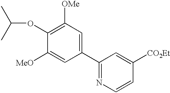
C1(OC(C)C)=C([OMe])C=C(C2=NC=CC([CO2Et])=C2)C=C1[MeO]
